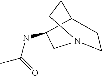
C1C(NC(C)=O)C2CCN1CC2
